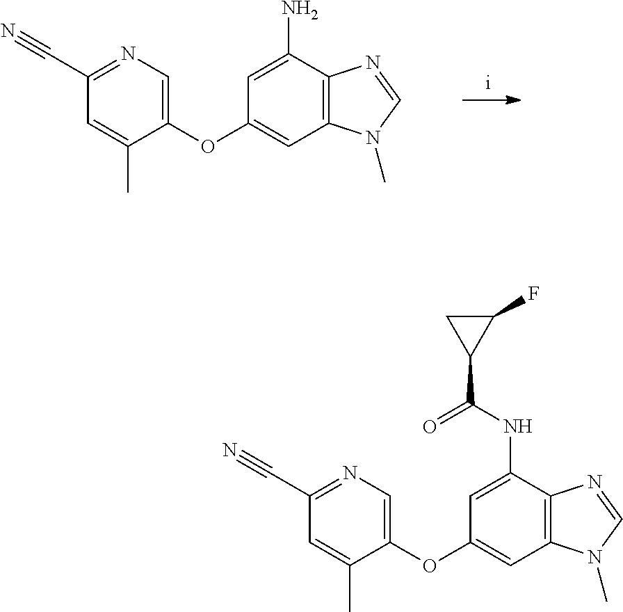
C1(C#N)=NC=C(OC2=CC3=C(C(N)=C2)N=CN3C)C(C)=C1.C1(C#N)=NC=C(OC2=CC3=C(C(NC(=O)C4C(F)C4)=C2)N=CN3C)C(C)=C1
